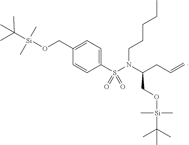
C1=C(S(N(C(CO[Si](C)(C)C(C)(C)C)CC=C)CCCCC)(=O)=O)C=CC(CO[Si](C)(C)C(C)(C)C)=C1
